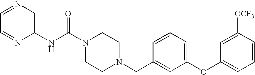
C1=NC(NC(N2CCN(CC3=CC(OC4=CC=CC([OCF3])=C4)=CC=C3)CC2)=O)=CN=C1
